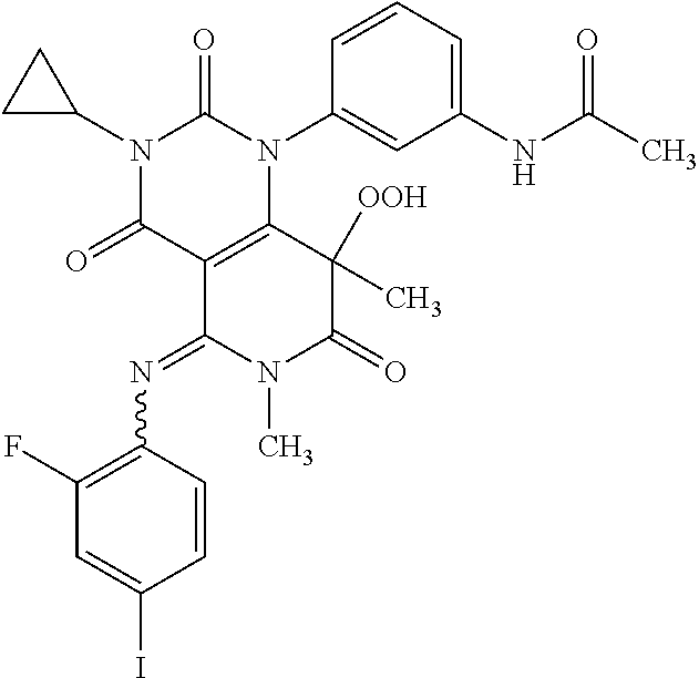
C1(F)=C(N=C2N(C)C(=O)C(C)([OOH])C3=C2C(=O)N(C2CC2)C(=O)N3C2=CC(NC(C)=O)=CC=C2)C=CC(I)=C1
